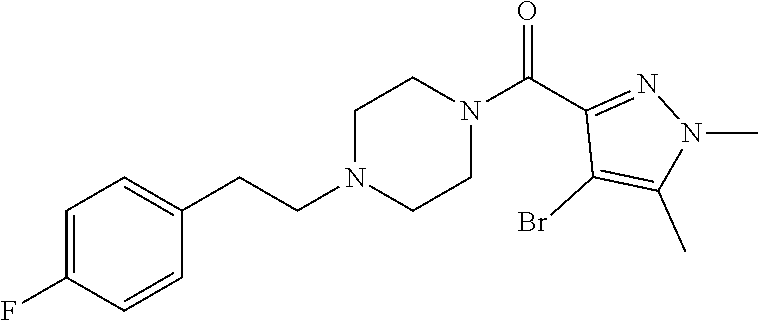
C1=C(F)C=CC(CCN2CCN(C(C3=NN(C)C(C)=C3Br)=O)CC2)=C1
